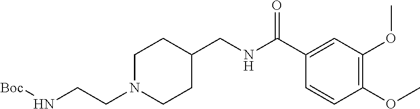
C1N(CCN[Boc])CCC(CNC(C2=CC(OC)=C(OC)C=C2)=O)C1
